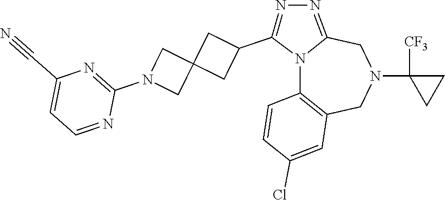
N12C3=C(CN(C4([CF3])CC4)CC1=NN=C2C1CC2(C1)CN(C1=NC(C#N)=CC=N1)C2)C=C(Cl)C=C3
